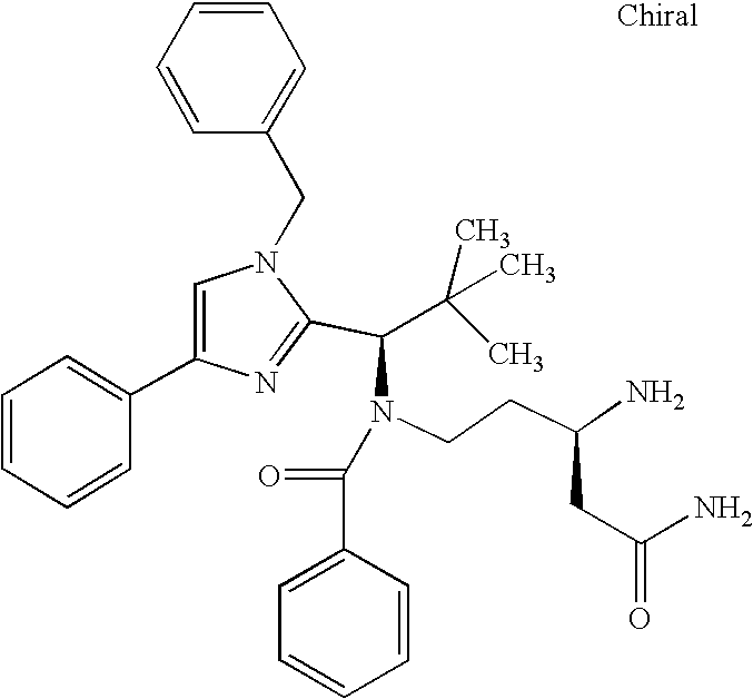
N1(CC2=CC=CC=C2)C=C(C2=CC=CC=C2)N=C1C(C(C)(C)C)N(CCC(N)CC(N)=O)C(=O)C1=CC=CC=C1
